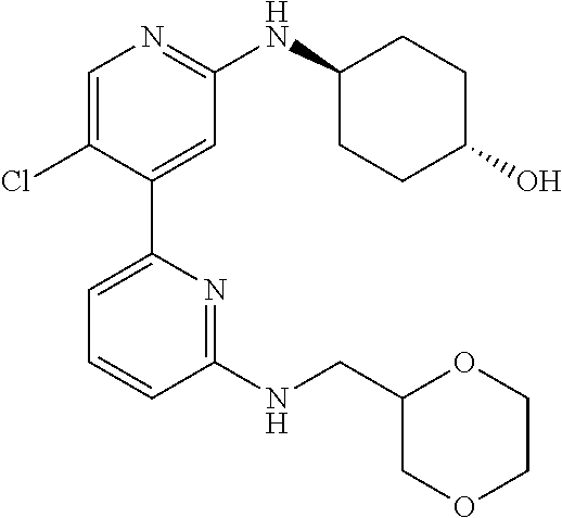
C1=C(Cl)C(C2=CC=CC(NCC3COCCO3)=N2)=CC(NC2CCC(O)CC2)=N1
